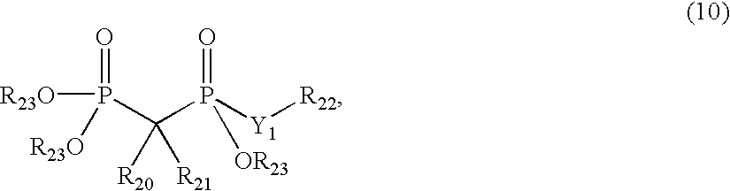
[R23O]P(C(P([Y1][R22])(=O)[OR23])([R20])[R21])(=O)[R23O]
